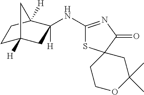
N(C1=NC(=O)C2(S1)CCOC(C)(C)C2)C1([H])CC2([H])CCC1([H])C2
